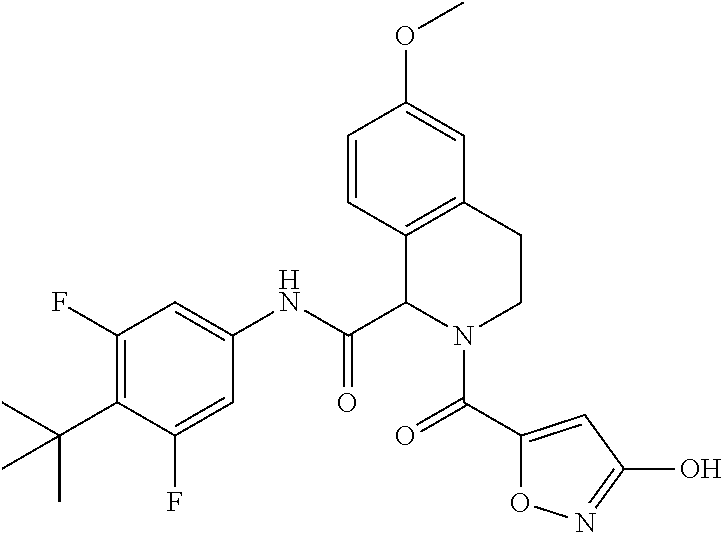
C1(F)=C(C(C)(C)C)C(F)=CC(NC(C2N(C(=O)C3=CC(O)=NO3)CCC3=C2C=CC(OC)=C3)=O)=C1
